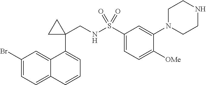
C1(Br)=CC=C2C(=C1)C(C1(CNS(C3=CC=C([OMe])C(N4CCNCC4)=C3)(=O)=O)CC1)=CC=C2
